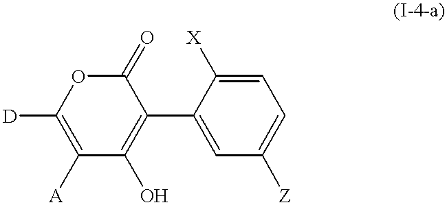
C1(=O)OC([D])=C([A])C(O)=C1C1=CC([Z])=CC=C1[X]
